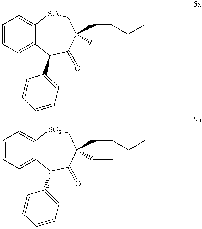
C1=CC=C2C(=C1)[SO2]CC(CCCC)(CC)C(=O)C2C1=CC=CC=C1.C1=CC=C2C(=C1)[SO2]CC(CCCC)(CC)C(=O)C2C1=CC=CC=C1
